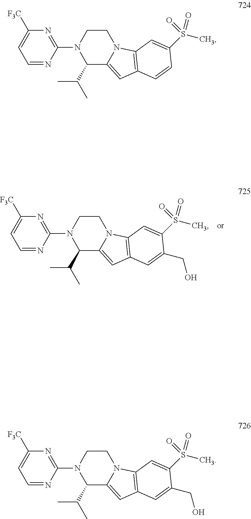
C1(C(C)C)C2=CC3=C(N2CCN1C1=NC([F3C])=CC=N1)C=C(S(=O)(C)=O)C=C3.C1(C(C)C)C2=CC3=C(N2CCN1C1=NC([F3C])=CC=N1)C=C(S(=O)(C)=O)C(CO)=C3.C1(C(C)C)C2=CC3=C(N2CCN1C1=NC([F3C])=CC=N1)C=C(S(=O)(C)=O)C(CO)=C3
